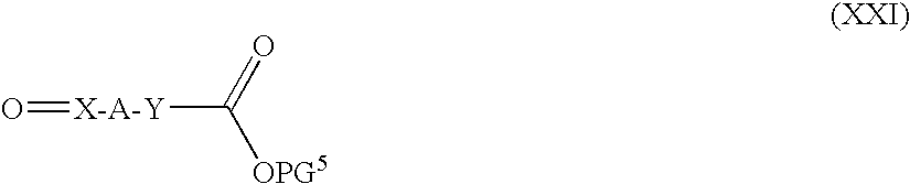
[X-A-Y](C(=O)[OPG5])=O
